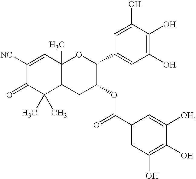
C1([NC])=CC2(C)C(C(C)(C)C1=O)CC(OC(=O)C1=CC(O)=C(O)C([OH])=C1)C(C1=CC(O)=C(O)C(O)=C1)O2
